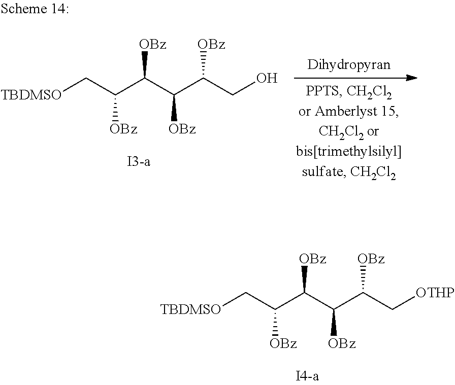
[TBDMSO]CC(C(C(C(C[OTHP])[OBz])[OBz])[OBz])[OBz].[TBDMSO]CC(C(C(C(CO)[OBz])[OBz])[OBz])[OBz]
